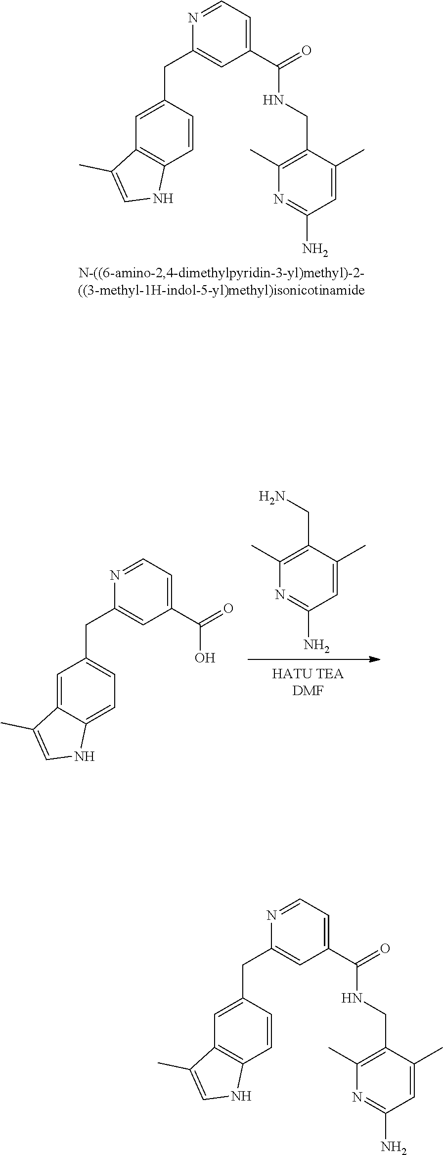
C1=CC(CC2=CC(C(=O)NCC3=C(C)N=C(N)C=C3C)=CC=N2)=CC2=C1NC=C2C.NCC1=C(C)N=C(N)C=C1C.C1=C2C(=CC(CC3=CC(C(=O)O)=CC=N3)=C1)C(C)=CN2.C1=CC(CC2=CC(C(=O)NCC3=C(C)N=C(N)C=C3C)=CC=N2)=CC2=C1NC=C2C
